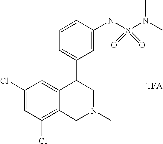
C1(Cl)=C2C(=CC(Cl)=C1)C(C1=CC=CC(NS(N(C)C)(=O)=O)=C1)CN(C)C2
